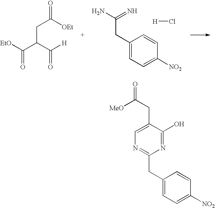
C(C(C([H])=O)C([EtO])=O)C([OEt])=O.C1(CC(N)=N)=CC=C([NO2])C=C1.[H]Cl.C1=C(CC([MeO])=O)C(O)=NC(CC2=CC=C([NO2])C=C2)=N1
